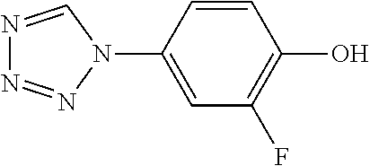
N1=CN(C2=CC(F)=C(O)C=C2)N=N1
